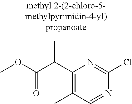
C1(C(C(OC)=O)C)=C(C)C=NC(Cl)=N1
